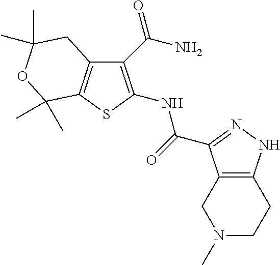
C12=C(SC(NC(=O)C3=NNC4=C3CN(C)CC4)=C1C(N)=O)C(C)(C)OC(C)(C)C2
